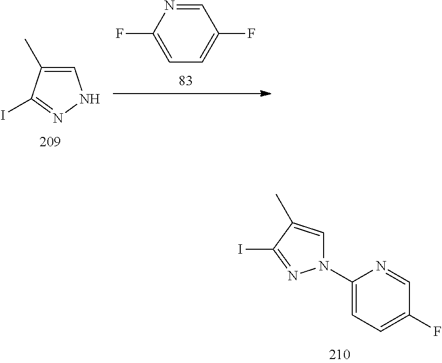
C1=NC(F)=CC=C1F.C1=C(C)C(I)=NN1.N1(C2=CC=C(F)C=N2)C=C(C)C(I)=N1
